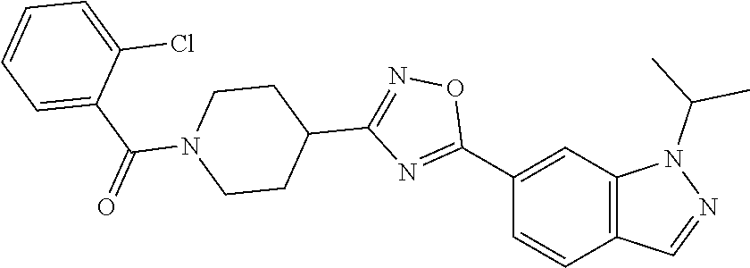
C1(C2=NC(C3CCN(C(C4=CC=CC=C4Cl)=O)CC3)=NO2)=CC2=C(C=C1)C=NN2C(C)C
